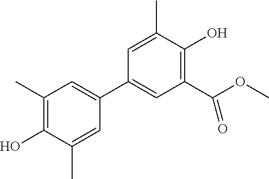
C1(C)=C(O)C(C)=CC(C2=CC(C(OC)=O)=C(O)C(C)=C2)=C1
